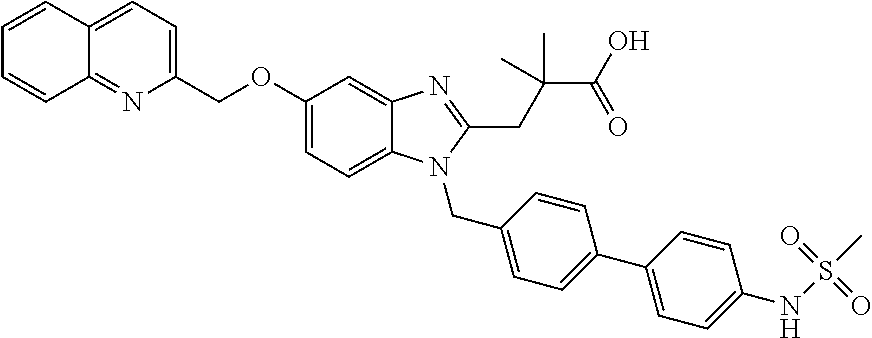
C1=CC2=CC=C(COC3=CC=C4C(=C3)N=C(CC(C(O)=O)(C)C)N4CC3=CC=C(C4=CC=C(NS(=O)(=O)C)C=C4)C=C3)N=C2C=C1
